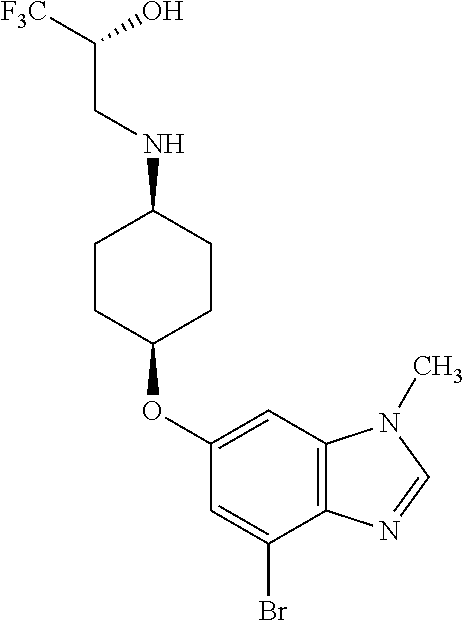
C1(OC2CCC(NCC([F3C])O)CC2)=CC2=C(C(Br)=C1)N=CN2C
